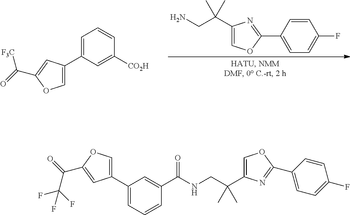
C1=C(C2=COC(C(=O)[F3C])=C2)C=C([CO2H])C=C1.C1(C(CN)(C)C)=COC(C2=CC=C(F)C=C2)=N1.C1(C2=COC(C(=O)C(F)(F)F)=C2)=CC=CC(C(NCC(C)(C)C2=COC(C3=CC=C(F)C=C3)=N2)=O)=C1
